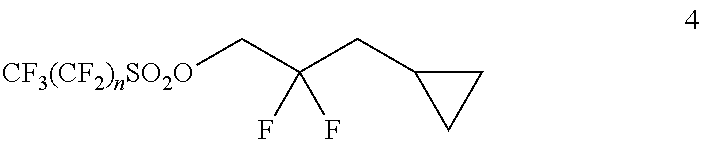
C1(CC(C[CF3(CF2)nSO2O])(F)F)CC1
